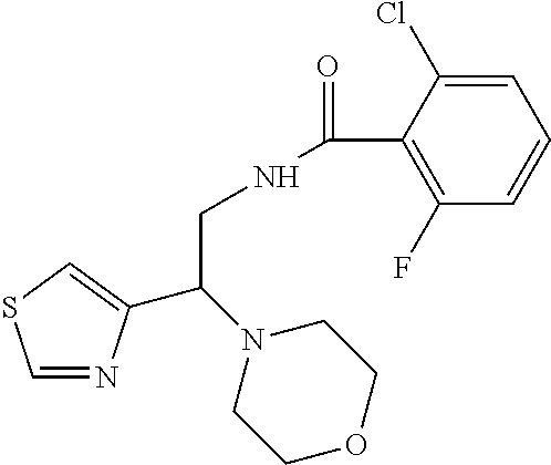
C1=NC(C(N2CCOCC2)CNC(=O)C2=C(F)C=CC=C2Cl)=CS1
